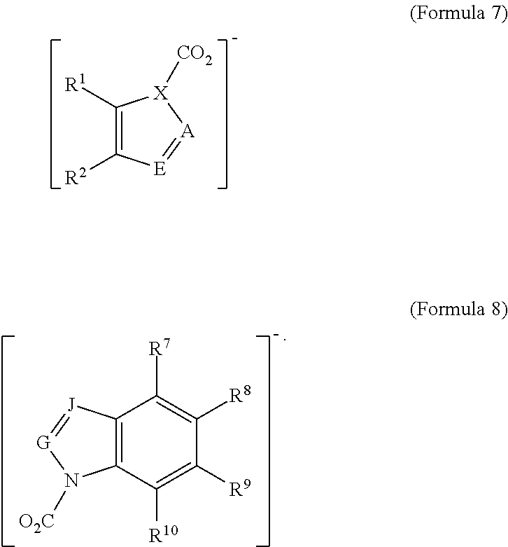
C1([R1])=C([R2])[E]=[A][X]1[CO2].C12=C(C([R10])=C([R9])C([R8])=C1[R7])N([O2C])[G]=[J]2
